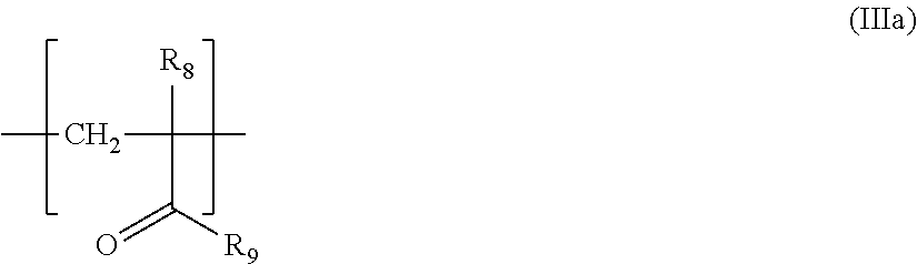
CCC(C)([R8])C([R9])=O
